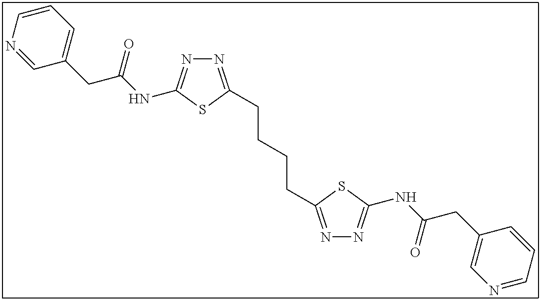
N1=C(CCCCC2=NN=C(NC(CC3=CN=CC=C3)=O)S2)SC(NC(CC2=CC=CN=C2)=O)=N1
